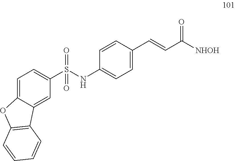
S(=O)(NC1=CC=C(C=CC([NHOH])=O)C=C1)(=O)C1=CC=C2C(=C1)C1=C(O2)C=CC=C1
